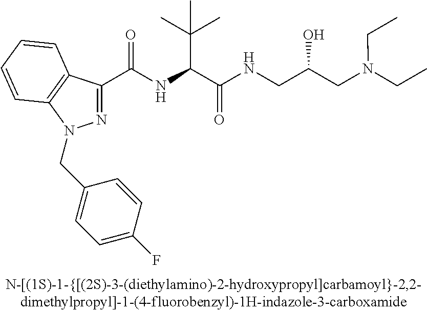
C(=O)(NC(C(C)(C)C)C(=O)NCC(CN(CC)CC)O)C1=NN(CC2=CC=C(F)C=C2)C2=C1C=CC=C2
